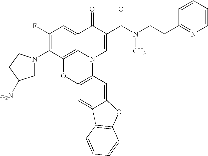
C1(F)=C(N2CC(N)CC2)C2=C3C(=C1)C(=O)C(C(N(CCC1=NC=CC=C1)C)=O)=CN3C1=C(O2)C=C2C(=C1)OC1=C2C=CC=C1
